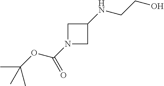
C1N(C(OC(C)(C)C)=O)CC1NCCO
